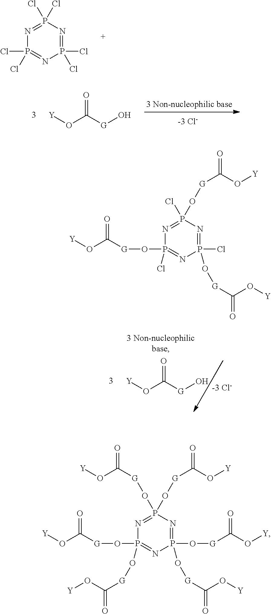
P1(Cl)(Cl)=NP(Cl)(Cl)=NP(Cl)(Cl)=N1.O(C([G]O)=O)[Y].P1(Cl)(O[G]C(=O)O[Y])=NP(O[G]C(=O)O[Y])(Cl)=NP(O[G]C(O[Y])=O)(Cl)=N1.O(C([G]O)=O)[Y].P1(O[G]C(O[Y])=O)(O[G]C(=O)O[Y])=NP(O[G]C(=O)O[Y])(O[G]C(=O)O[Y])=NP(O[G]C(O[Y])=O)(O[G]C(=O)O[Y])=N1
